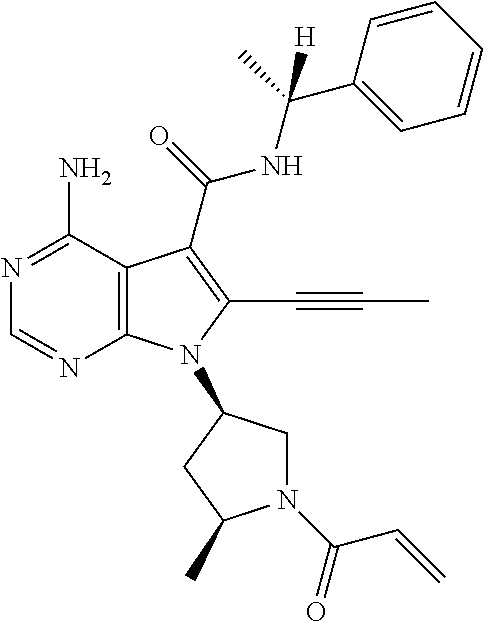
N1=C(N)C2=C(N=C1)N(C1CN(C(C=C)=O)C(C)C1)C(C#CC)=C2C(=O)NC(C)(C1=CC=CC=C1)[H]
